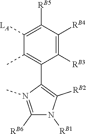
C1([RB6])=N(C)C(C2=C(C)C([LA])=C([RB5])C([RB4])=C2[RB3])=C([RB2])N1[RB1]
